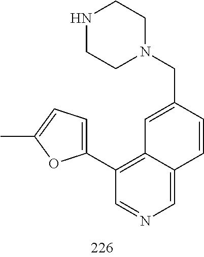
C(C1=CC2=C(C3=CC=C(C)O3)C=NC=C2C=C1)N1CCNCC1
